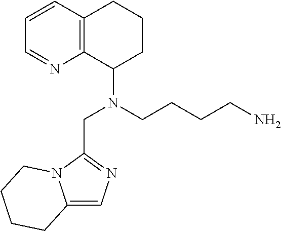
C1=C2N(C(CN(CCCCN)C3CCCC4=C3N=CC=C4)=N1)CCCC2
